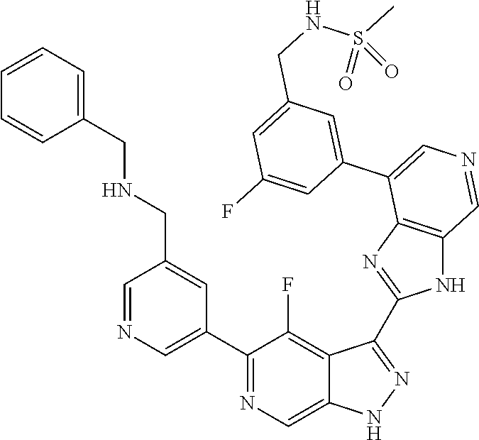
C1(C2=CN=CC(CNCC3=CC=CC=C3)=C2)=NC=C2C(=C1F)C(C1=NC3=C(N1)C=NC=C3C1=CC(CNS(C)(=O)=O)=CC(F)=C1)=NN2
